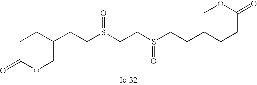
C1C(=O)OCC(CCS(CCS(CCC2CCC(=O)OC2)=O)=O)C1
